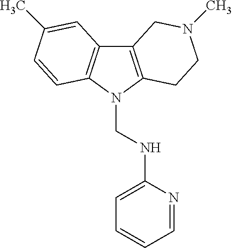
C12=C(N(CNC3=CC=CC=N3)C3=C1C=C(C)C=C3)CCN(C)C2
